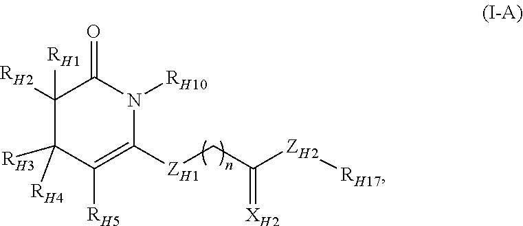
C1([RH2])([RH1])C([RH3])([RH4])C([RH5])=C([ZH1]CC([ZH2][RH17])=[XH2])N([RH10])C1=O
